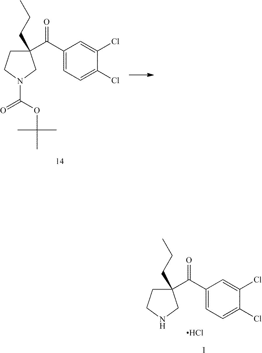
C(=O)(C1(CCC)CCN(C(OC(C)(C)C)=O)C1)C1=CC=C(Cl)C(Cl)=C1.C(=O)(C1(CCC)CCNC1)C1=CC=C(Cl)C(Cl)=C1.Cl.I
